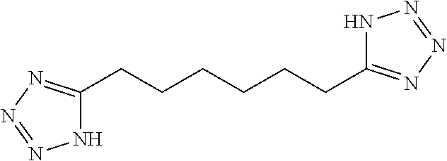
N1C(CCCCCCC2=NN=NN2)=NN=N1
